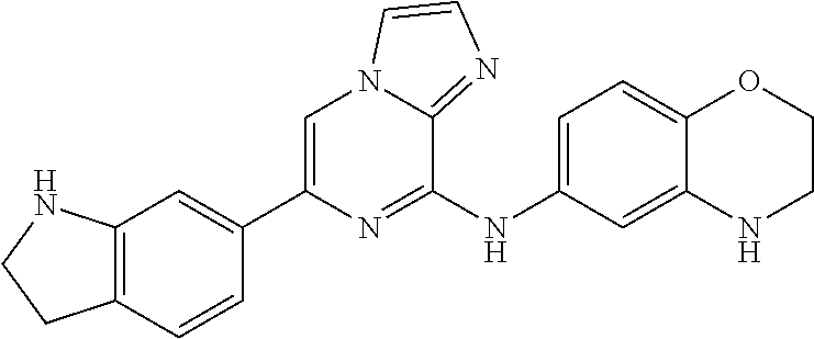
C12=C(C=CC(C3=CN4C(=NC=C4)C(NC4=CC=C5C(=C4)NCCO5)=N3)=C1)CCN2
